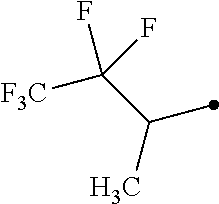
C(C)(C([F3C])(F)F)C
